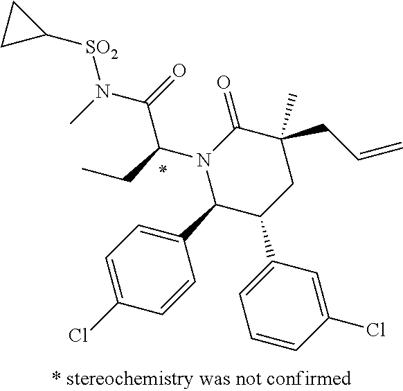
N1(C(CC)C(N([SO2]C2CC2)C)=O)C(C2=CC=C(Cl)C=C2)C(C2=CC=CC(Cl)=C2)CC(C)(CC=C)C1=O
